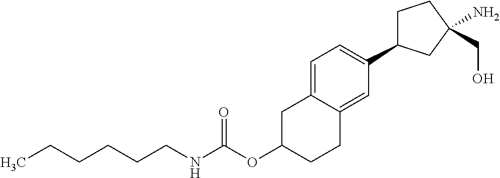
C1C(OC(NCCCCCC)=O)CCC2=CC(C3CCC(CO)(N)C3)=CC=C12
